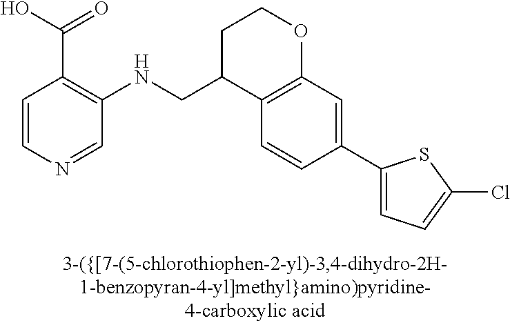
C1=CN=CC(NCC2C3=C(OCC2)C=C(C2=CC=C(Cl)S2)C=C3)=C1C(O)=O
